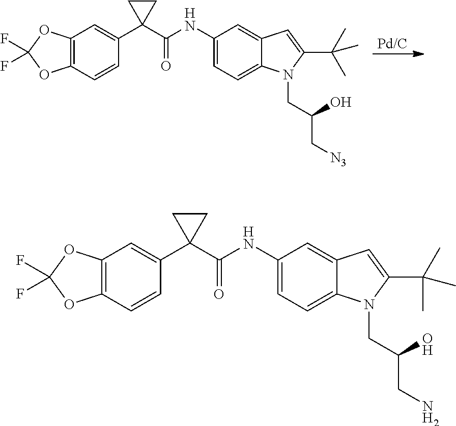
[Pd/C].C12=C(C=CC(C3(C(NC4=CC=C5C(=C4)C=C(C(C)(C)C)N5CC(O)C[N3])=O)CC3)=C1)OC(F)(F)O2.C12=C(C=CC(C3(C(NC4=CC=C5C(=C4)C=C(C(C)(C)C)N5CC(O)CN)=O)CC3)=C1)OC(F)(F)O2
